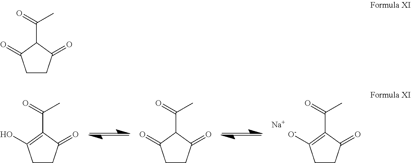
C1CC(=O)C(C(=O)C)C1=O.C1CC(=O)C(C(=O)C)=C1O.C1CC(=O)C(C(=O)C)=C1[O-].[Na].C1CC(=O)C(C(=O)C)C1=O
